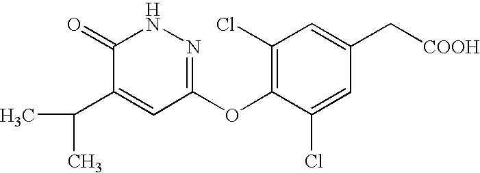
C1(=O)C(C(C)C)=CC(OC2=C(Cl)C=C(C[COOH])C=C2Cl)=NN1
